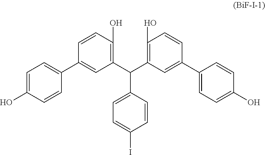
C1=CC(O)=C(C(C2=C(O)C=CC(C3=CC=C(O)C=C3)=C2)C2=CC=C(I)C=C2)C=C1C1=CC=C(O)C=C1
